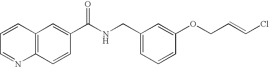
C1=CC=NC2=C1C=C(C(NCC1=CC=CC(OCC=CCl)=C1)=O)C=C2
